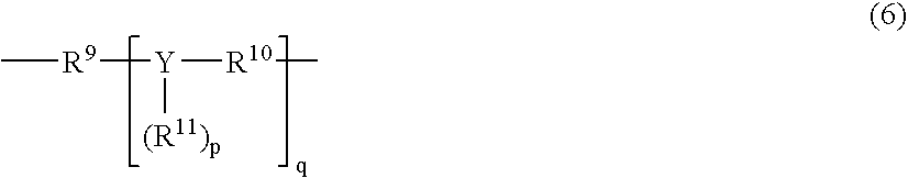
C[R9][Y]([R10]C)[(R11)p]
